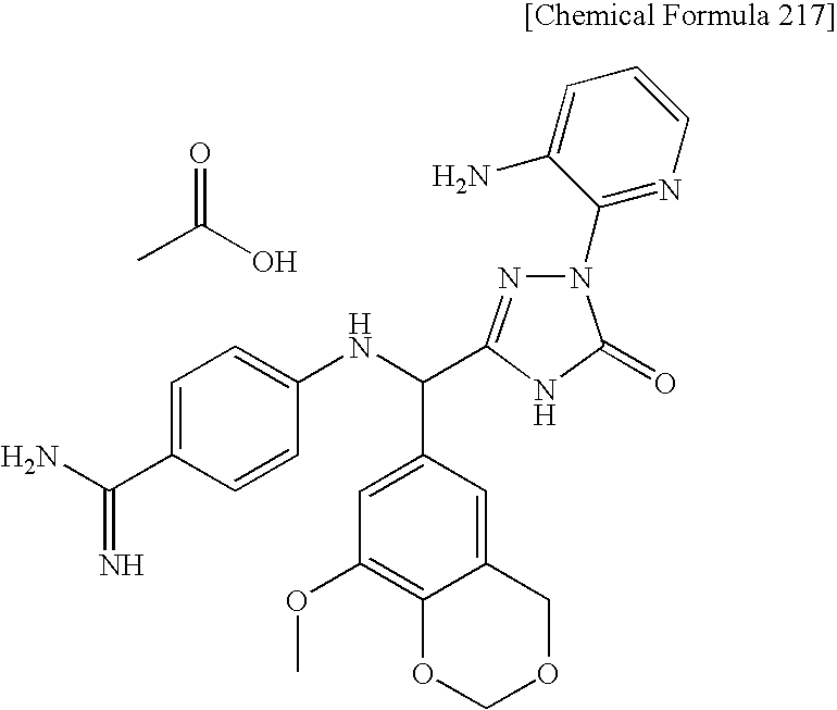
C1=C(C(N)=N)C=CC(NC(C2=CC(OC)=C3C(=C2)COCO3)C2=NN(C3=NC=CC=C3N)C(=O)N2)=C1.CC(=O)O
